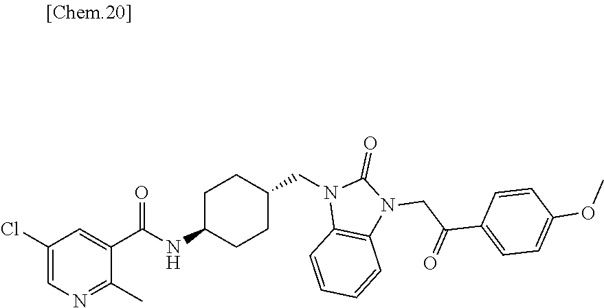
N1(CC2CCC(NC(=O)C3=CC(Cl)=CN=C3C)CC2)C2=C(N(CC(=O)C3=CC=C(OC)C=C3)C1=O)C=CC=C2
